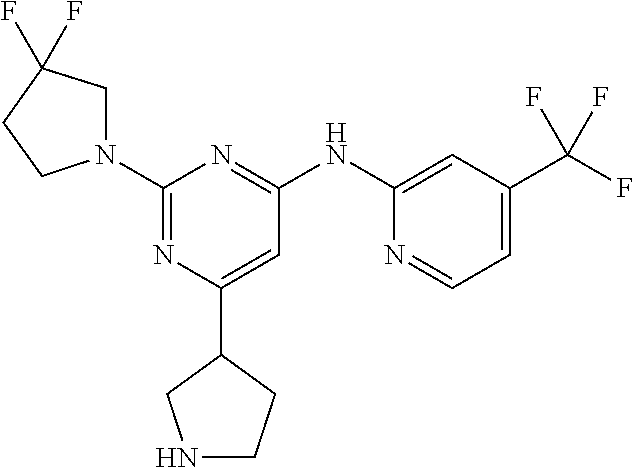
C1(NC2=NC(N3CC(F)(F)CC3)=NC(C3CCNC3)=C2)=CC(C(F)(F)F)=CC=N1
